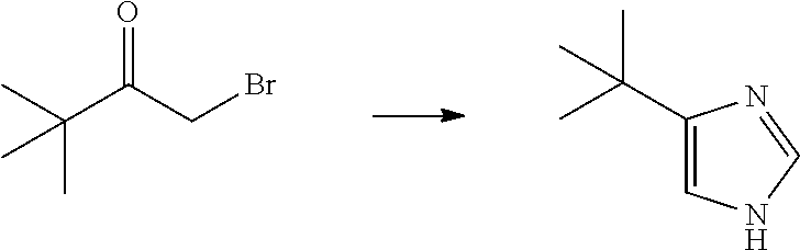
C(C(CBr)=O)(C)(C)C.C1(C(C)(C)C)=CNC=N1
